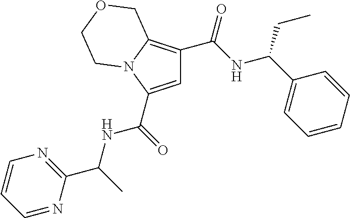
C1=C(C(=O)NC(C)C2=NC=CC=N2)N2C(=C1C(NC(C1=CC=CC=C1)CC)=O)COCC2
